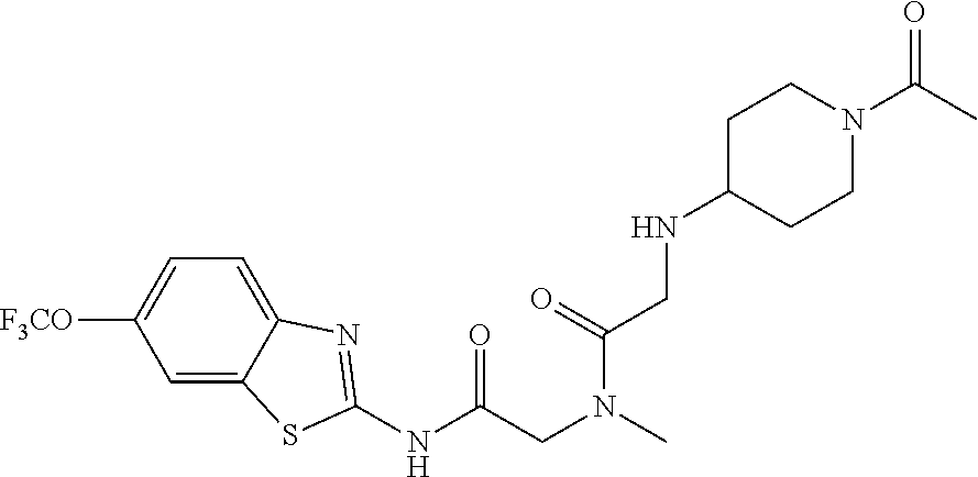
C1=C([F3CO])C=C2C(=C1)N=C(NC(CN(C)C(=O)CNC1CCN(C(=O)C)CC1)=O)S2
